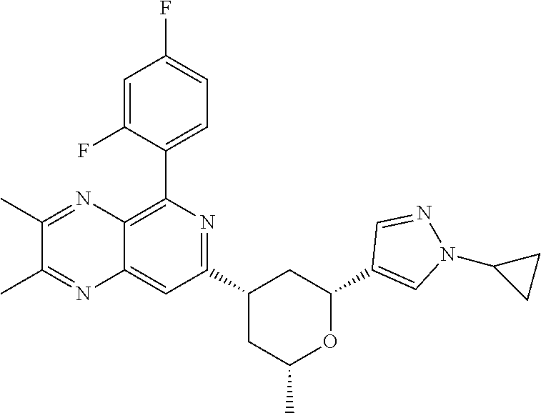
C12=CC(C3CC(C)OC(C4=CN(C5CC5)N=C4)C3)=NC(C3=CC=C(F)C=C3F)=C1N=C(C)C(C)=N2
